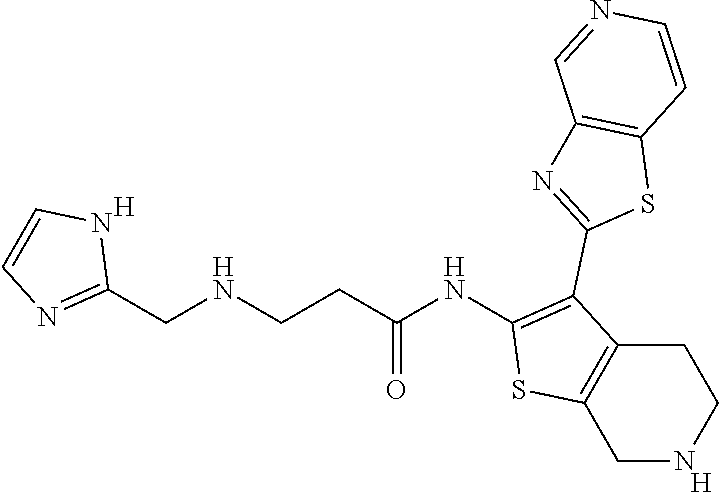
[H].C1(NC(CCNCC2=NC=CN2)=O)=C(C2=NC3=C(S2)C=CN=C3)C2=C(S1)CNCC2.[H]
